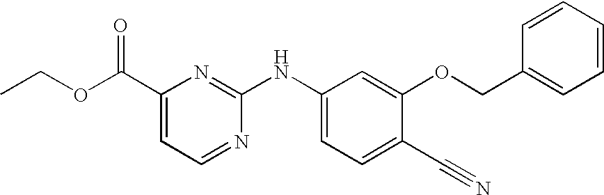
CCOC(C1=CC=NC(NC2=CC=C(C#N)C(OCC3=CC=CC=C3)=C2)=N1)=O
